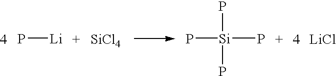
P[Li].[SiCl4].P[Si](P)(P)P.[LiCl]
